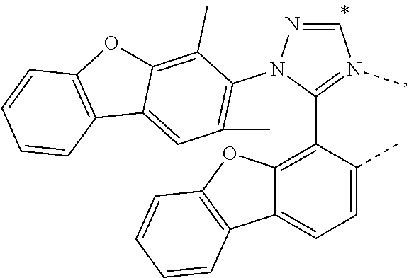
C1(C2=N(C)C=NN2C2=C(C)C=C3C(=C2C)OC2=C3C=CC=C2)=C2C(=CC=C1C)C1=C(O2)C=CC=C1
